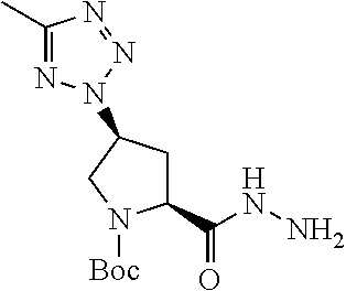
C1(C)=NN(C2CC(C(NN)=O)N([Boc])C2)N=N1
